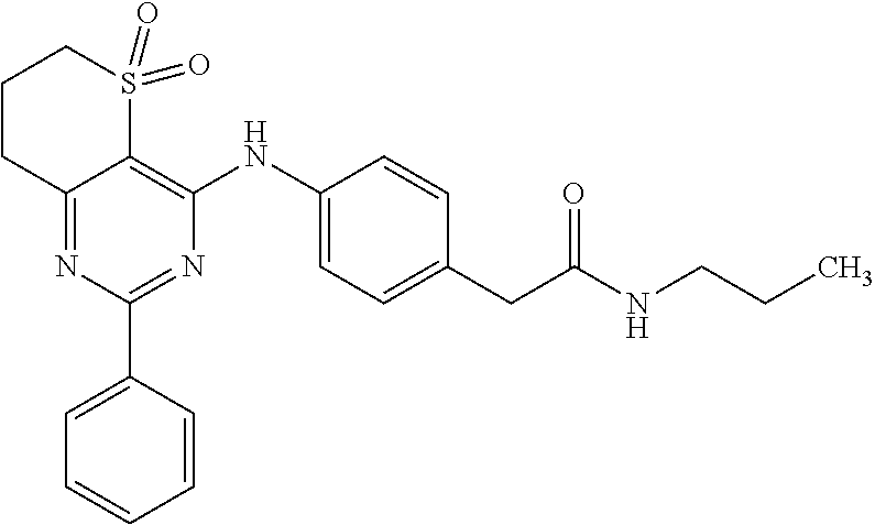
C12=NC(C3=CC=CC=C3)=NC(NC3=CC=C(CC(NCCC)=O)C=C3)=C1S(=O)(=O)CCC2
